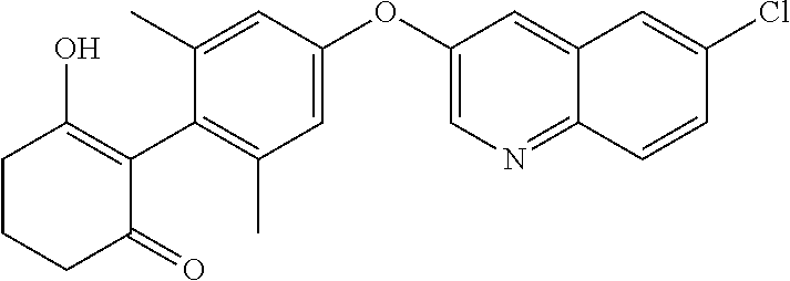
C1CCC(=O)C(C2=C(C)C=C(OC3=CN=C4C(=C3)C=C(Cl)C=C4)C=C2C)=C1O
